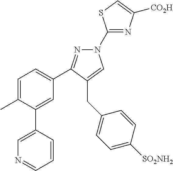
C1(N2N=C(C3=CC=C(C)C(C4=CN=CC=C4)=C3)C(CC3=CC=C([SO2NH2])C=C3)=C2)=NC([CO2H])=CS1
